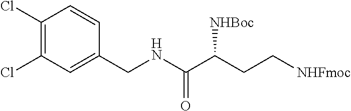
C1(Cl)=C(Cl)C=C(CNC(=O)C(CC[NHFmoc])[NHBoc])C=C1
